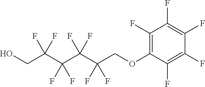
C1(F)=C(OCC(C(C(C(CO)(F)F)(F)F)(F)F)(F)F)C(F)=C(F)C(F)=C1F
